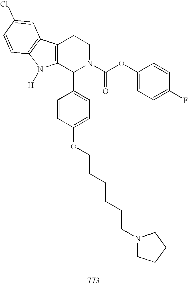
C12=C(C(C3=CC=C(OCCCCCCN4CCCC4)C=C3)N(C(OC3=CC=C(F)C=C3)=O)CC1)N([H])C1=C2C=C(Cl)C=C1
